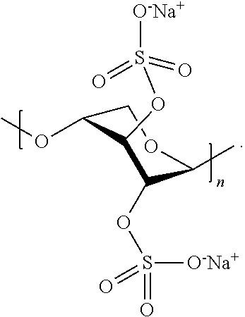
C1C(OC)C(OS(=O)(=O)[O-Na+])C(OS(=O)(=O)[O-Na+])C(C)O1
